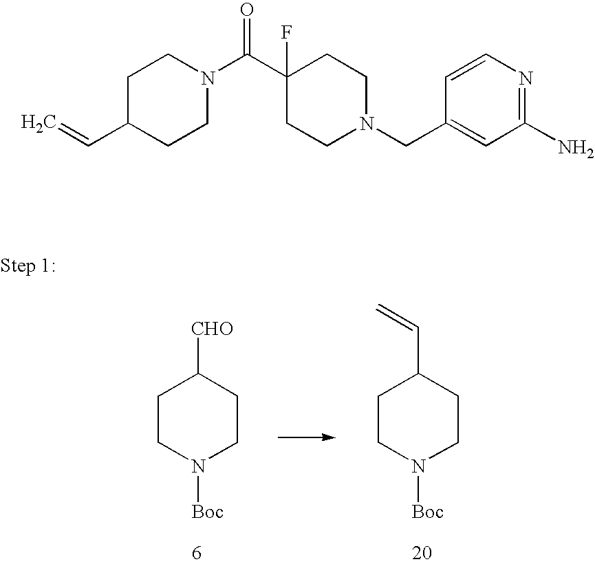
C1CN([Boc])CCC1C=C.C1CN([Boc])CCC1[CHO].C1C(C=C)CCN(C(C2(F)CCN(CC3=CC(N)=NC=C3)CC2)=O)C1
